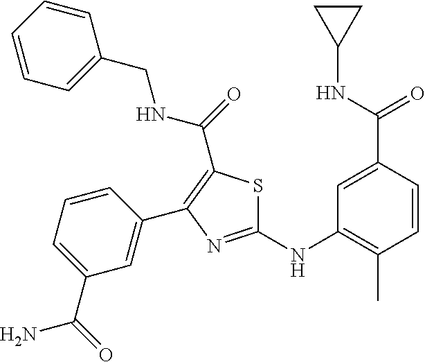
C1(NC2=C(C)C=CC(C(NC3CC3)=O)=C2)=NC(C2=CC(C(=O)N)=CC=C2)=C(C(=O)NCC2=CC=CC=C2)S1
